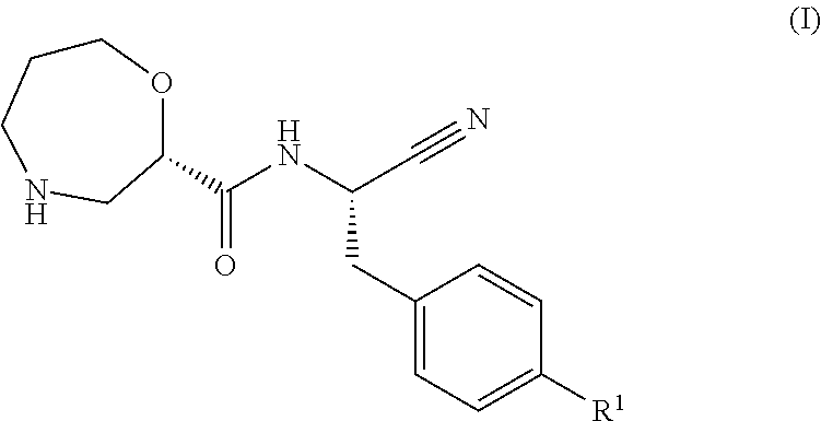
C1CCNCC(C(=O)NC(C#N)CC2=CC=C([R1])C=C2)O1
